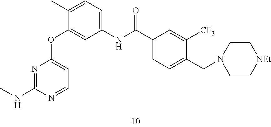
N1=C(NC)N=CC=C1OC1=CC(NC(C2=CC=C(CN3CC[NEt]CC3)C([CF3])=C2)=O)=CC=C1C
